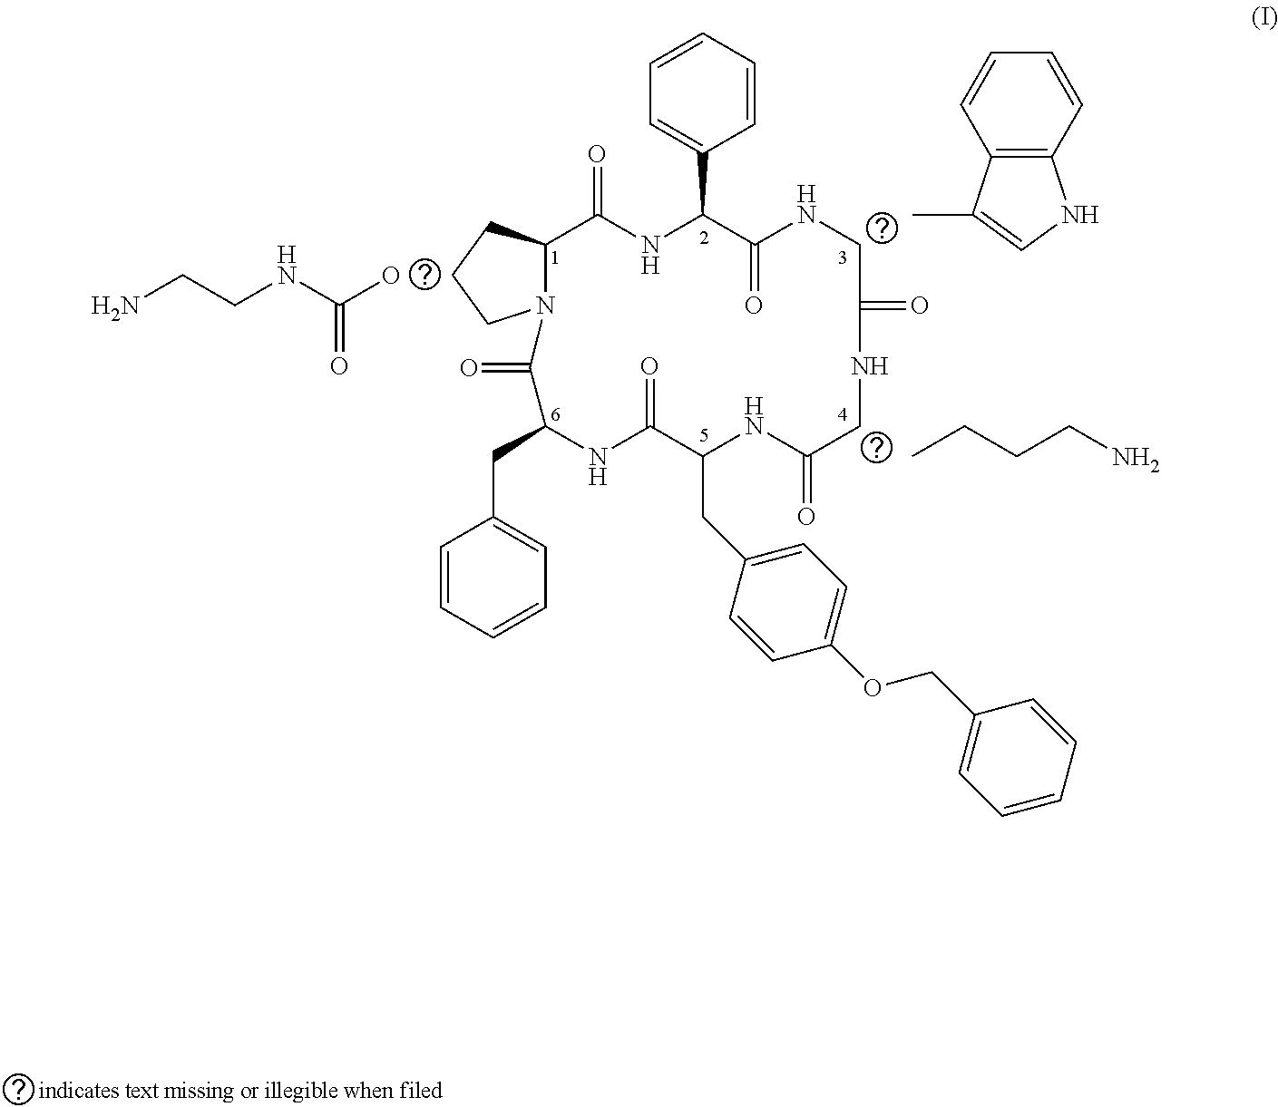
C12C(=O)NC(C3=CC=CC=C3)C(=O)NCC(=O)NCC(=O)NC(CC3=CC=C(OCC4=CC=CC=C4)C=C3)C(=O)NC(CC3=CC=CC=C3)C(=O)N1CCC2.OC(NCCN)=O.CC1=CNC2=C1C=CC=C2.CCCCN
